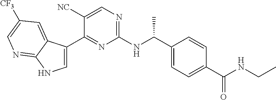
C1=C(C2=NC(NC(C3=CC=C(C(NCC)=O)C=C3)C)=NC=C2[NC])C2=CC([CF3])=CN=C2N1
